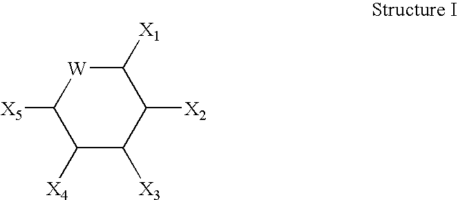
C1([X4])C([X3])C([X2])C([X1])[W]C1[X5]
